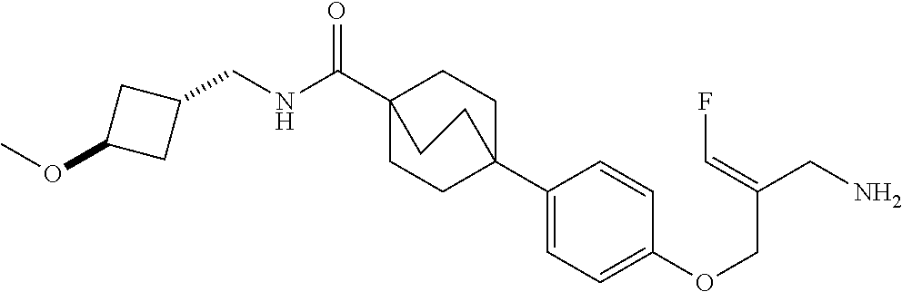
C1(C23CCC(C(NCC4CC(OC)C4)=O)(CC2)CC3)=CC=C(OCC(CN)=CF)C=C1
